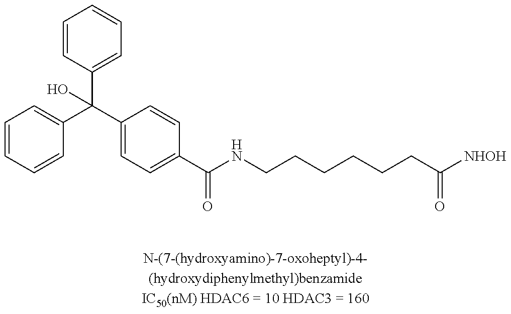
C1=CC=CC(C(C2=CC=C(C(=O)NCCCCCCC(=O)[NHOH])C=C2)(C2=CC=CC=C2)O)=C1
